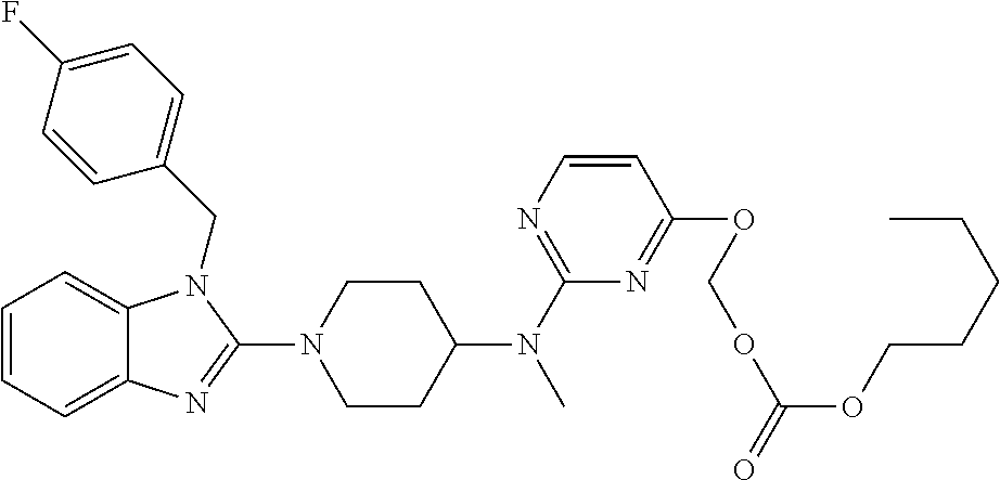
C1=CC=C2C(=C1)N(CC1=CC=C(F)C=C1)C(N1CCC(N(C)C3=NC=CC(OCOC(OCCCCC)=O)=N3)CC1)=N2
